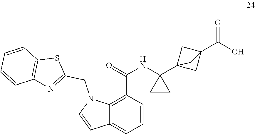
C12=C(C(=O)NC3(C45CC(C(=O)O)(C4)C5)CC3)C=CC=C1C=CN2CC1=NC2=C(S1)C=CC=C2
